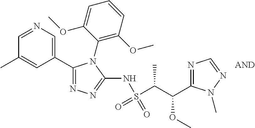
C1(OC)=C(N2C(C3=CN=CC(C)=C3)=NN=C2NS(C(C(C2=NC=NN2C)OC)C)(=O)=O)C(OC)=CC=C1
